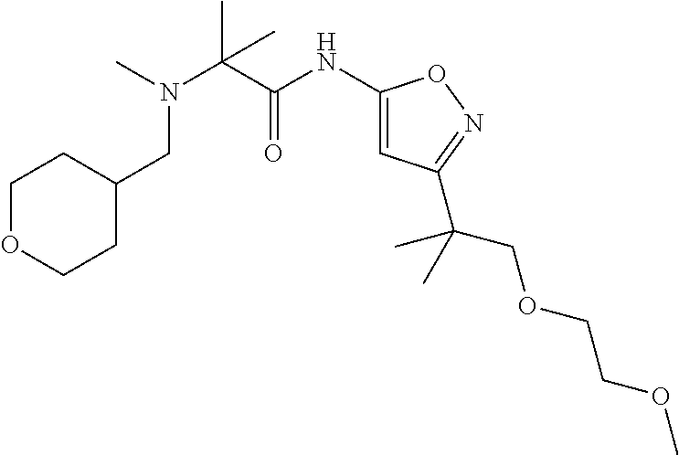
C(N(CC1CCOCC1)C)(C(=O)NC1=CC(C(COCCOC)(C)C)=NO1)(C)C
